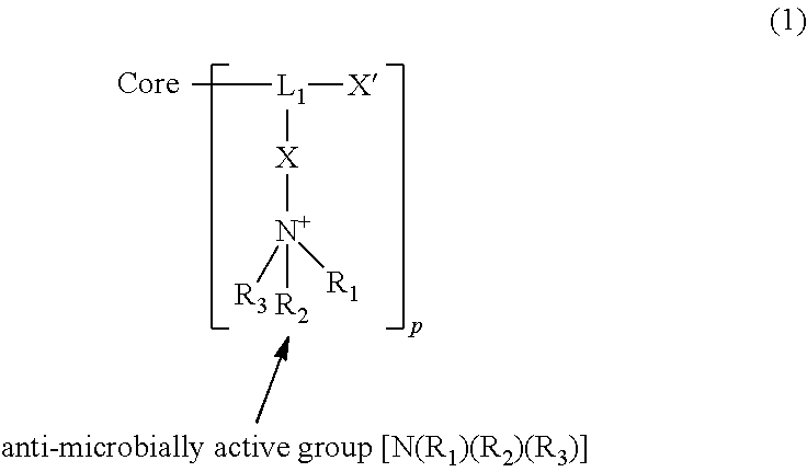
C[L1]([X])[X][N+]([R2])([R3])[R1]
